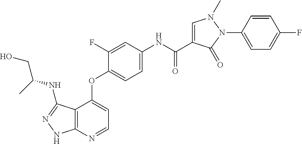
C12=C(N=CC=C1OC1=CC=C(NC(C3=CN(C)N(C4=CC=C(F)C=C4)C3=O)=O)C=C1F)NN=C2NC(CO)C
